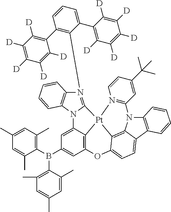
C1(B(C2=CC3=C4C(=C2)N2C(=N(C5=C(C6=C([D])C([D])=C([D])C([D])=C6[D])C=CC=C5C5=C([D])C([D])=C([D])C([D])=C5[D])C5=C2C=CC=C5)[Pt]42C4=C5N(C6=C(C5=CC=C4O3)C=CC=C6)C3=N2C=CC(C(C)(C)C)=C3)C2=C(C)C=C(C)C=C2C)=C(C)C=C(C)C=C1C
